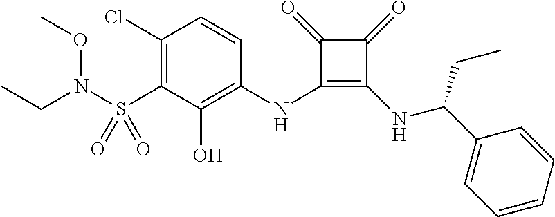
C1(Cl)=C(S(=O)(=O)N(OC)CC)C(O)=C(NC2=C(NC(CC)C3=CC=CC=C3)C(=O)C2=O)C=C1
